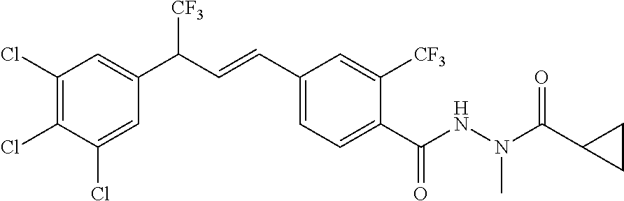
C1(Cl)=C(Cl)C(Cl)=CC(C(C=CC2=CC=C(C(NN(C(C3CC3)=O)C)=O)C([CF3])=C2)[CF3])=C1
